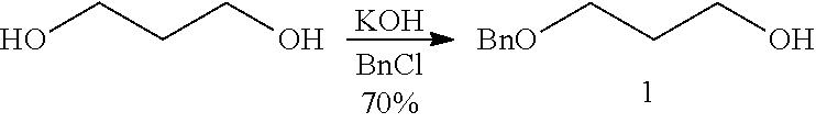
C(CO)C[BnO].OCCCO.[KOH]
